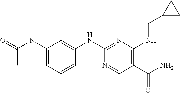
C(N(C1=CC=CC(NC2=NC(NCC3CC3)=C(C(N)=O)C=N2)=C1)C)(C)=O
